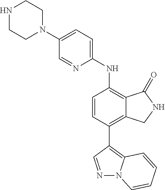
C1(N2CCNCC2)=CC=C(NC2=C3C(=C(C4=C5N(N=C4)C=CC=C5)C=C2)CNC3=O)N=C1
